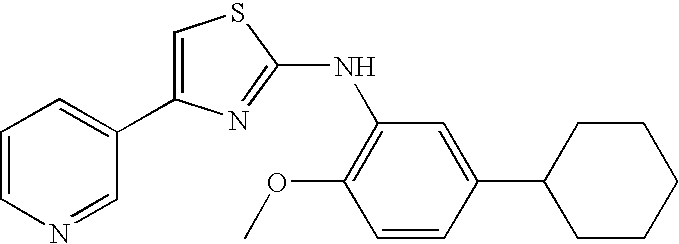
C1=C(C2=CC=CN=C2)N=C(NC2=C(OC)C=CC(C3CCCCC3)=C2)S1
